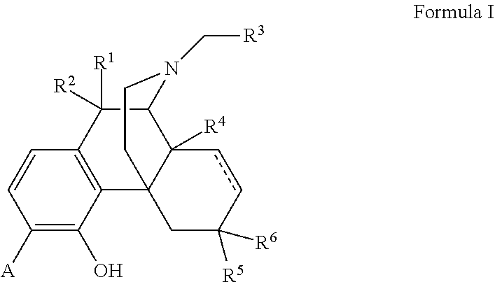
C123CC([R6])([R5])ccC1([R4])C(C([R2])([R1])C1=C2C(O)=C([A])C=C1)N(C[R3])CC3
